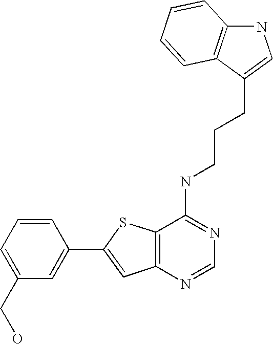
C1=CC=C(CO)C=C1C1=CC2=C(S1)C(NCCCC1=CNC3=C1C=CC=C3)=NC=N2
